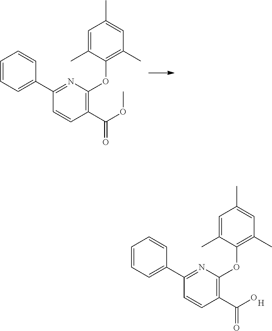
C1=C(C2=NC(OC3=C(C)C=C(C)C=C3C)=C(C(OC)=O)C=C2)C=CC=C1.C1=C(C2=NC(OC3=C(C)C=C(C)C=C3C)=C(C(O)=O)C=C2)C=CC=C1.[H]
